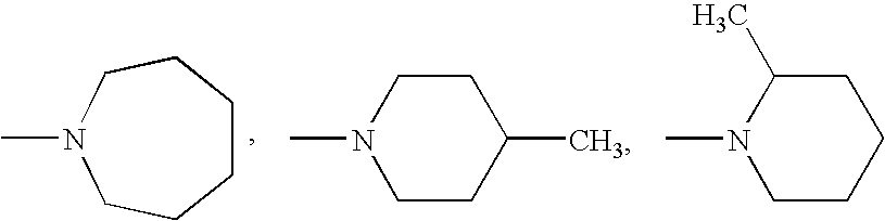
C1CCCN(C)CC1.C1CC(C)CCN1C.C1CCCC(C)N1C
